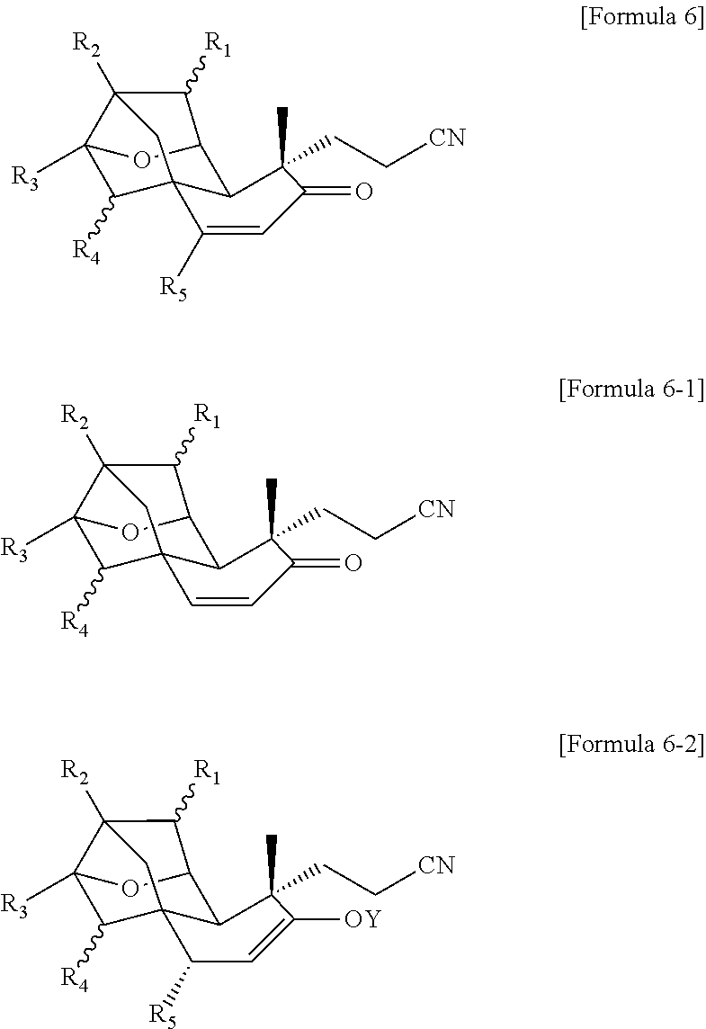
C12([R3])C([R4])C34C(C(O1)C([R1])C2([R2])C3)C(C)(CC[CN])C(=O)C=C4[R5].C12([R3])C([R4])C34C(C(O1)C([R1])C2([R2])C3)C(C)(CC[CN])C(=O)C=C4.C12([R3])C([R4])C34C(C(O1)C([R1])C2([R2])C3)C(C)(CC[CN])C([OY])=CC4[R5]
